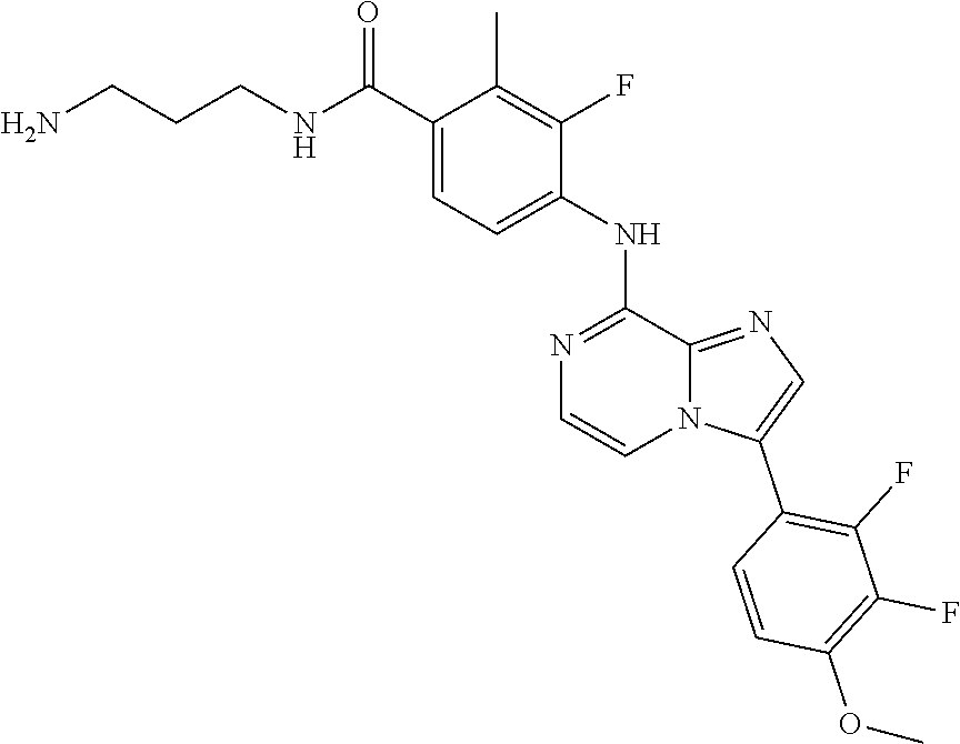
N1=C(NC2=CC=C(C(=O)NCCCN)C(C)=C2F)C2=NC=C(C3=C(F)C(F)=C(OC)C=C3)N2C=C1
